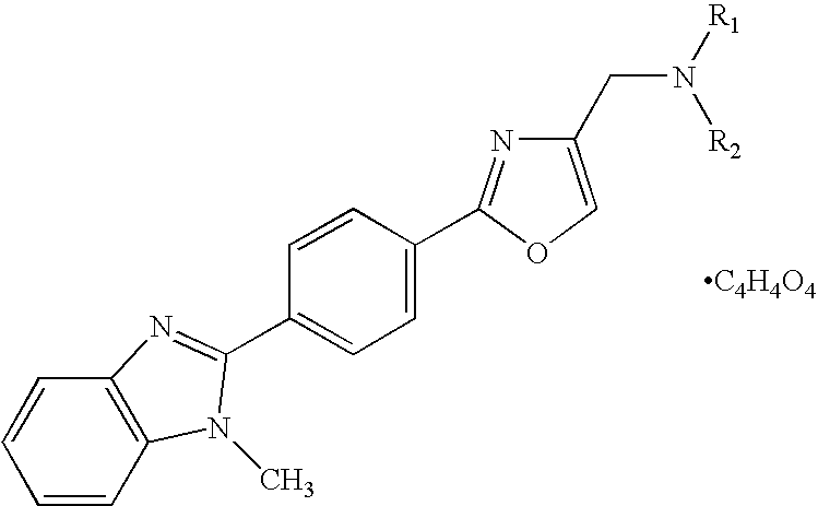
C1=CC2=C(C=C1)N=C(C1=CC=C(C3=NC(CN([R2])[R1])=CO3)C=C1)N2C.[C4H4O4]
